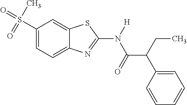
C1(S(=O)(=O)C)=CC=C2C(=C1)SC(N([H])C(=O)C(CC)C1=CC=CC=C1)=N2
